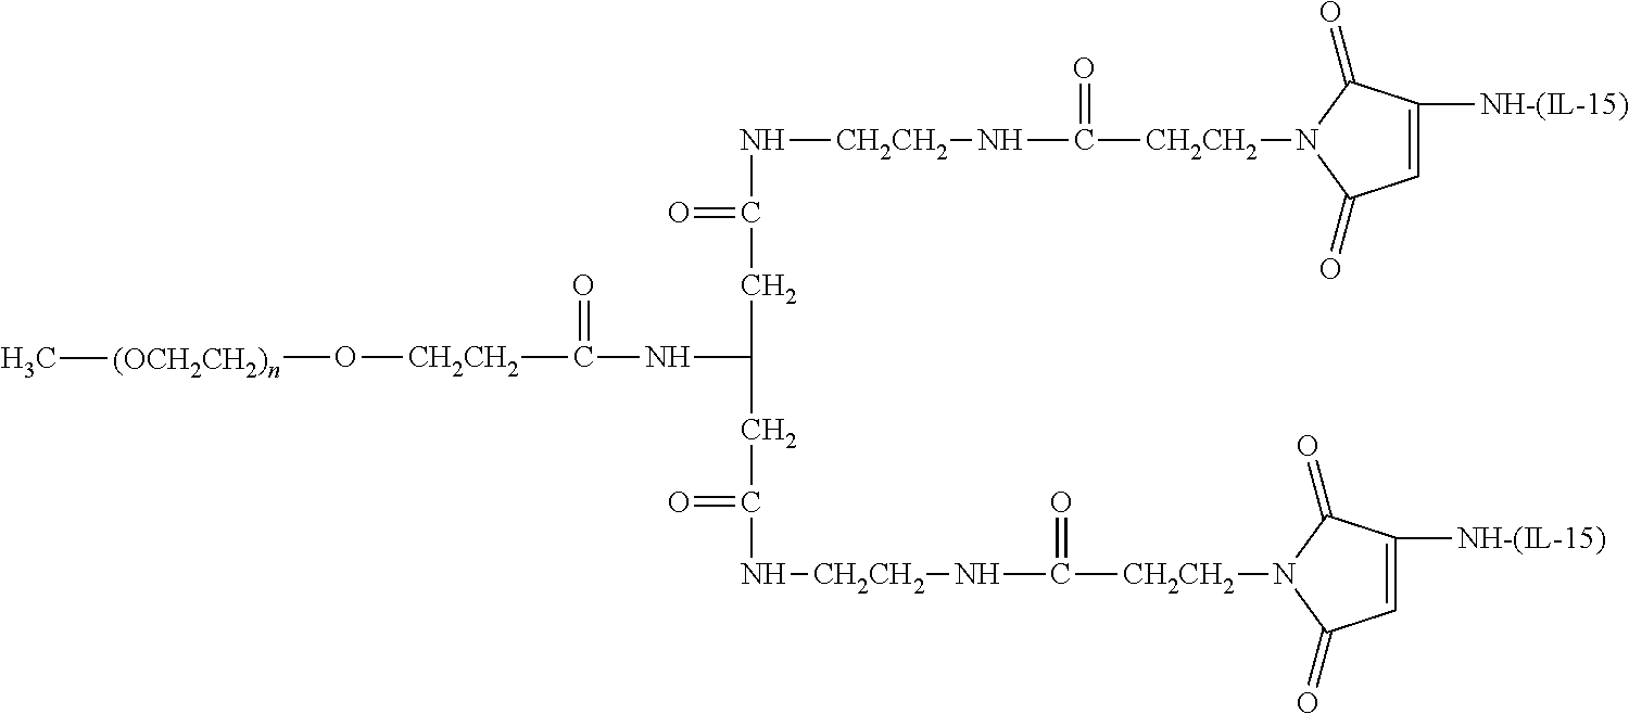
C([CH2CH2]N1C(=O)C=C([NH-(IL-15)])C1=O)(=O)N[CH2CH2]NC(CC(CC(=O)N[CH2CH2]NC([CH2CH2]N1C(=O)C=C([NH-(IL-15)])C1=O)=O)NC(=O)[CH2CH2]O[(OCH2CH2)n]C)=O
